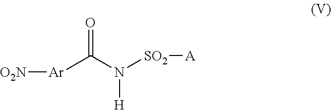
[Ar](C(N([H])[SO2][A])=O)[O2N]
